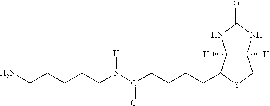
C12([H])C([H])(NC(=O)N1)CSC2CCCCC(N(CCCCCN)[H])=O
